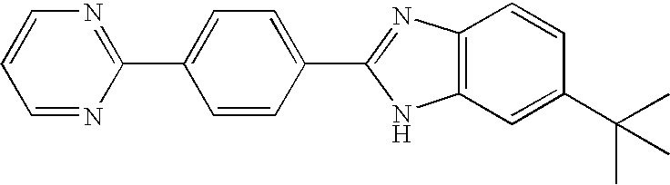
N1=C(C2=CC=C(C3=NC4=C(N3)C=C(C(C)(C)C)C=C4)C=C2)N=CC=C1
